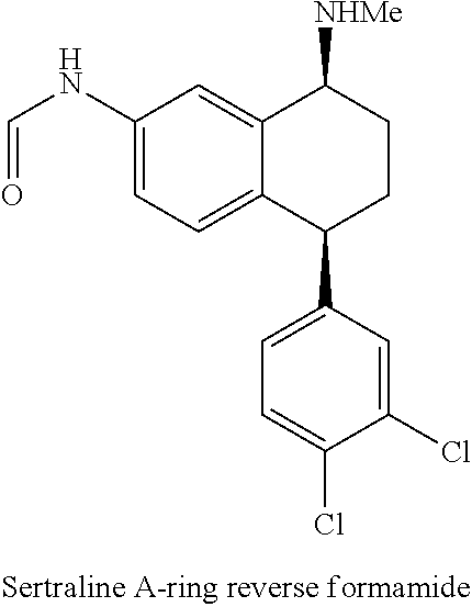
C12=CC(NC=O)=CC=C1C(C1=CC=C(Cl)C(Cl)=C1)CCC2[NHMe]
